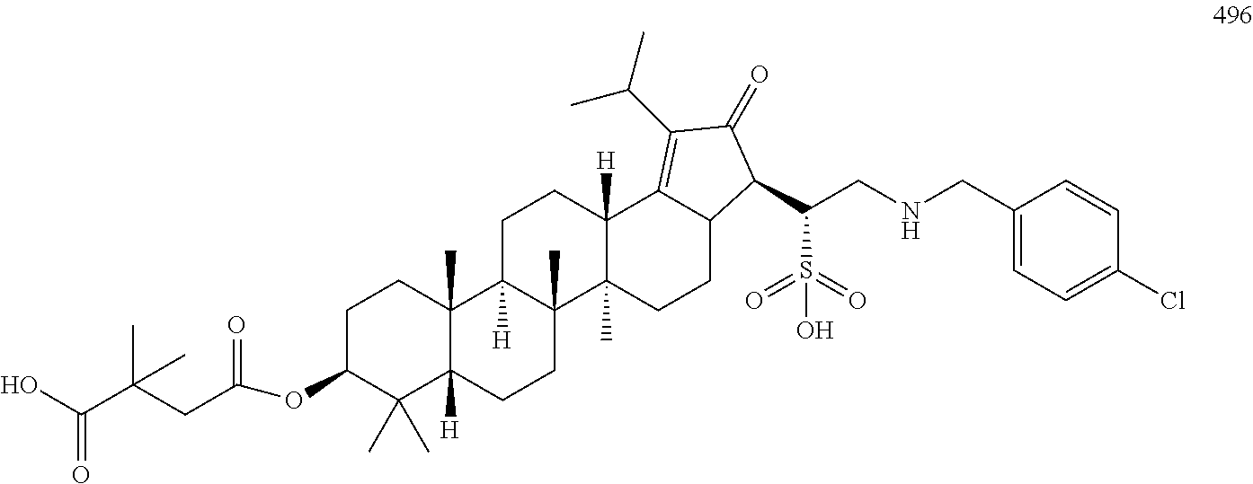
OC(C(CC(=O)OC1C(C)(C)C2([H])C(C)(CC1)C1([H])C(C)(CC2)C2(C)C([H])(CC1)C1=C(C(C)C)C(=O)C(C(CNCC3=CC=C(Cl)C=C3)S(=O)(=O)O)C1CC2)(C)C)=O
